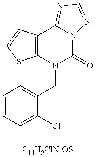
C12=C(C=CS1)C1=NC=NN1C(=O)N2CC1=CC=CC=C1Cl.[C14H9ClN4OS]
